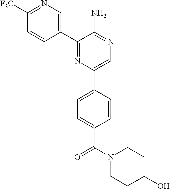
C1([F3C])=NC=C(C2=NC(C3=CC=C(C(N4CCC(O)CC4)=O)C=C3)=CN=C2N)C=C1
